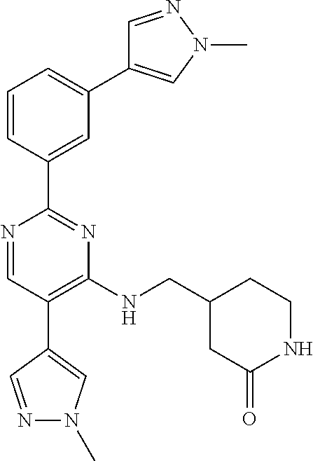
N1=CC(C2=CN(C)N=C2)=C(NCC2CC(=O)NCC2)N=C1C1=CC(C2=CN(C)N=C2)=CC=C1
